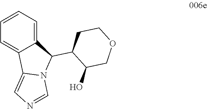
C1=CC=C2C(=C1)C1=CN=CN1C2C1C(O)COCC1
